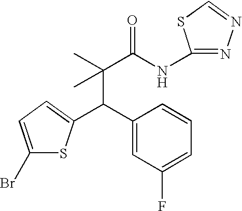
C1(Br)=CC=C(C(C(C(NC2=NN=CS2)=O)(C)C)C2=CC(F)=CC=C2)S1
